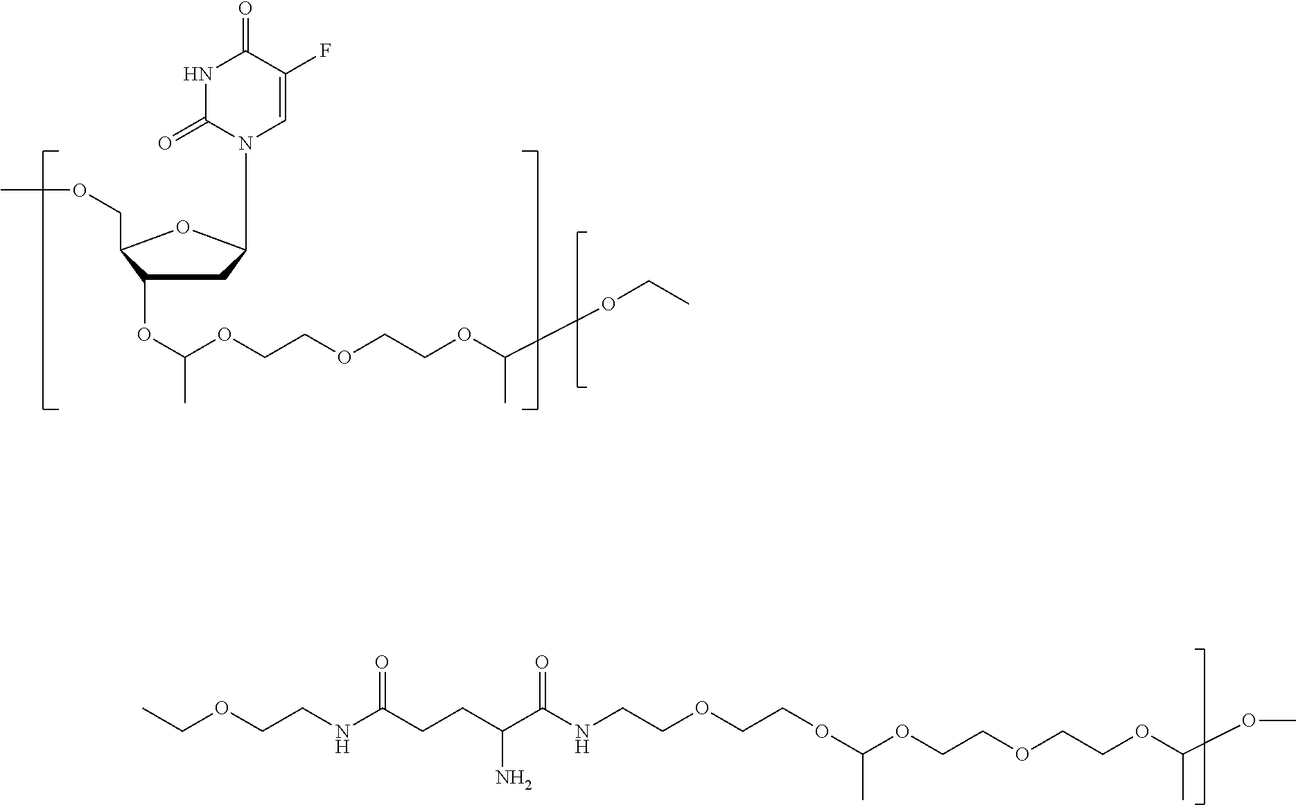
O(CC)C(OCCOCCOC(OC1CC(N2C(=O)NC(=O)C(F)=C2)OC1COC)C)C.C(OCCNC(CCC(C(NCCOCCOC(C)OCCOCCOC(OC)C)=O)N)=O)C
